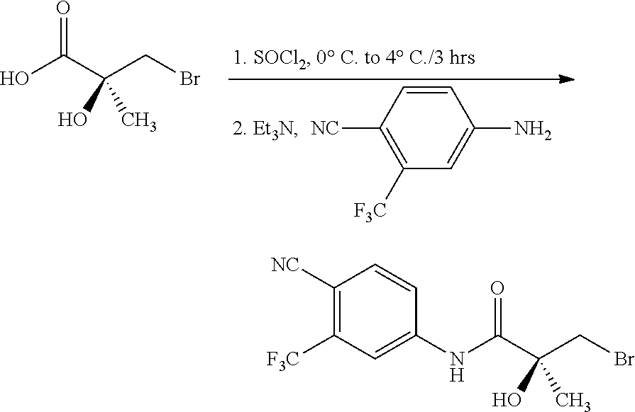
OC(C(CBr)(O)C)=O.C1([NC])=C([F3C])C=C(N)C=C1.C1(NC(=O)C(CBr)(O)C)=CC([F3C])=C([NC])C=C1
